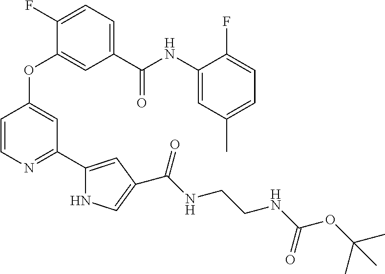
C1=C(C(=O)NC2=CC(C)=CC=C2F)C=C(OC2=CC(C3=CC(C(NCCNC(OC(C)(C)C)=O)=O)=CN3)=NC=C2)C(F)=C1
